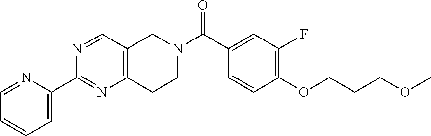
C1=NC(C2=NC3=C(C=N2)CN(C(C2=CC(F)=C(OCCCOC)C=C2)=O)CC3)=CC=C1
